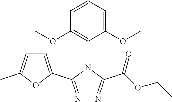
N1=C(C2=CC=C(C)O2)N(C2=C(OC)C=CC=C2OC)C(C(=O)OCC)=N1
